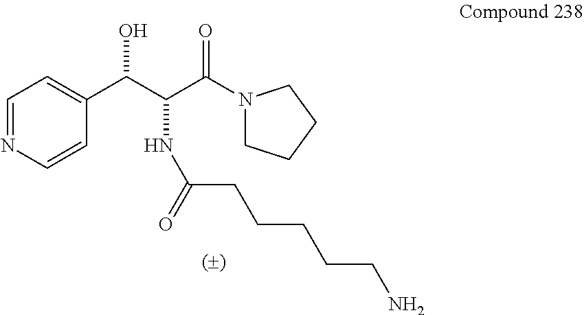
C1=NC=CC(C(C(C(=O)N2CCCC2)NC(=O)CCCCCN)O)=C1
